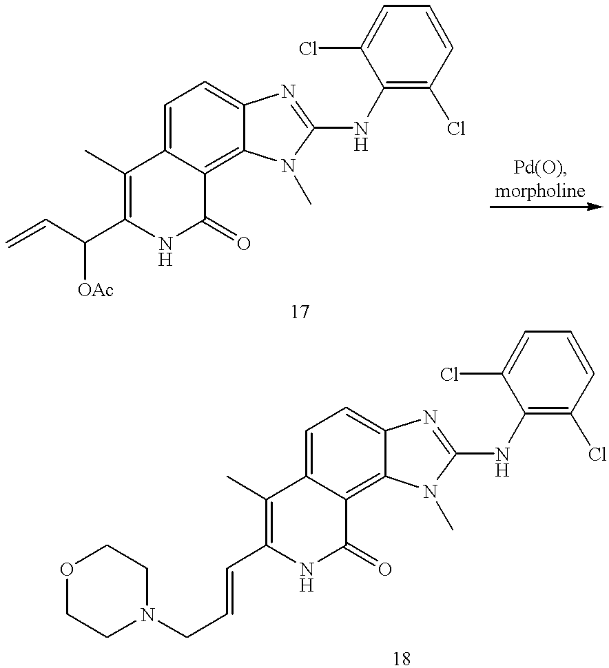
C(C(C1=C(C)C2=CC=C3C(=C2C(=O)N1)N(C)C(NC1=C(Cl)C=CC=C1Cl)=N3)[OAc])=C.C(C1=C(C)C2=CC=C3C(=C2C(=O)N1)N(C)C(NC1=C(Cl)C=CC=C1Cl)=N3)=CCN1CCOCC1
